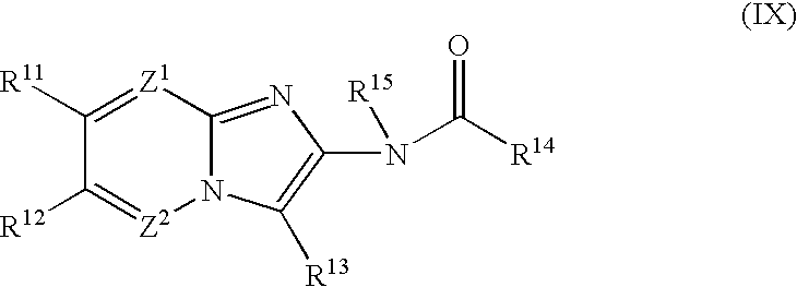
N12C(=NC(N(C([R14])=O)[R15])=C1[R13])[Z1]=C([R11])C([R12])=[Z2]2
